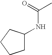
C(NC1CCCC1)(C)=O
